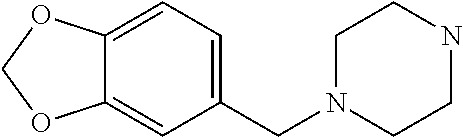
C1(CN2CCNCC2)=CC=C2C(=C1)OCO2
